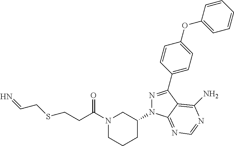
N1(C(CCSCC=N)=O)CCCC(N2N=C(C3=CC=C(OC4=CC=CC=C4)C=C3)C3=C(N)N=CN=C23)C1
